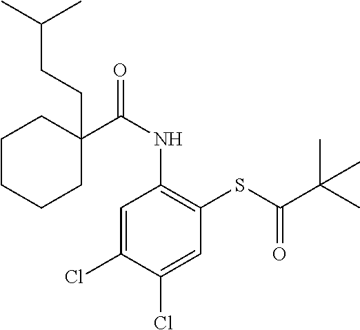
C1(C(NC2=C(SC(C(C)(C)C)=O)C=C(Cl)C(Cl)=C2)=O)(CCC(C)C)CCCCC1
